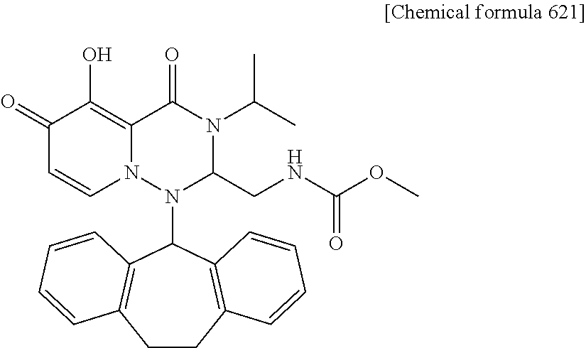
C1(=O)C=CN2C(=C1O)C(=O)N(C(C)C)C(CNC(OC)=O)N2C1C2=C(CCC3=C1C=CC=C3)C=CC=C2
